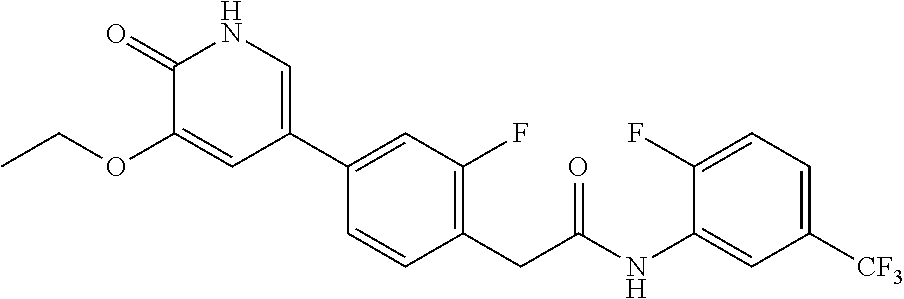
C1(C2=CC(F)=C(CC(NC3=CC([CF3])=CC=C3F)=O)C=C2)=CNC(=O)C(OCC)=C1
